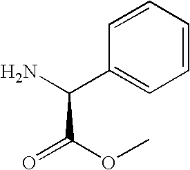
C1=CC=CC=C1C(N)C(=O)OC
